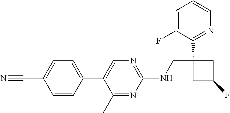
C1(C)=NC(NCC2(C3=NC=CC=C3F)CC(F)C2)=NC=C1C1=CC=C(C#N)C=C1
